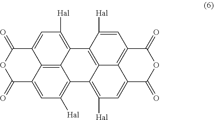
C12=CC([Hal])=C3C4=C1C(=CC([Hal])=C4C1=C4C3=C([Hal])C=C3C4=C(C=C1[Hal])C(=O)OC3=O)C(=O)OC2=O
